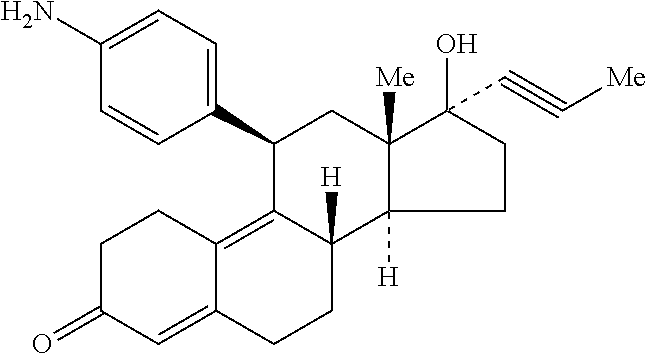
C1(C2=CC=C(N)C=C2)C2=C3C(=CC(=O)CC3)CCC2([H])C2([H])C([Me])(C1)C(O)(C#C[Me])CC2
